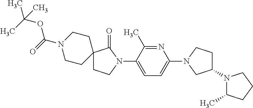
C1(N2C(=O)C3(CC2)CCN(C(=O)OC(C)(C)C)CC3)=CC=C(N2CC(N3C(C)CCC3)CC2)N=C1C
